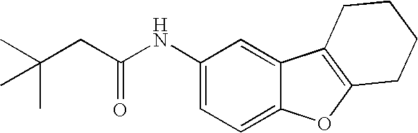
C1(NC(CC(C)(C)C)=O)=CC=C2C(=C1)C1=C(O2)CCCC1
